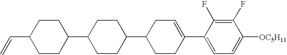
C1(F)=C(F)C(C2=CCC(C3CCC(C4CCC(C=C)CC4)CC3)CC2)=CC=C1[OC5H11]
